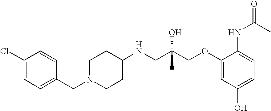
C1(Cl)=CC=C(CN2CCC(NCC(COC3=CC(O)=CC=C3NC(=O)C)(C)O)CC2)C=C1
